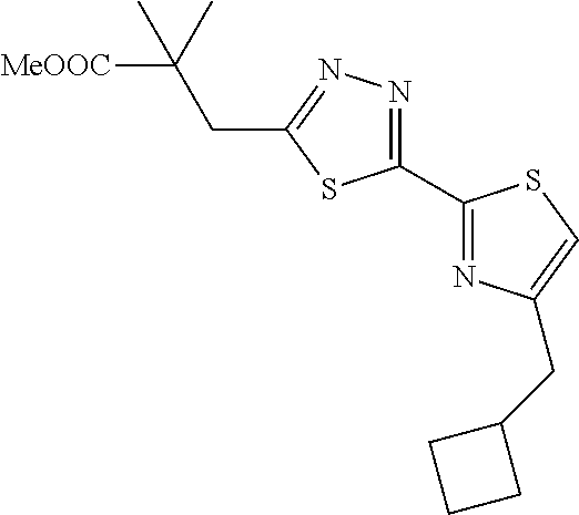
C1(C2=NC(CC3CCC3)=CS2)=NN=C(CC(C)([MeOOC])C)S1
